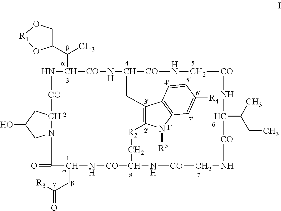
N1C(C(C)C2CO[R1]O2)[CO]NC2[CO]NC[CO]NC(C(CC)C)[CO]NC[CO]NC([CO]NC(CC([R3])=O)C(=O)N3C([CO]1)CC(O)C3)C[R2]C1=C(C3=C(N1[R5])C=C([R4])C=C3)C2
